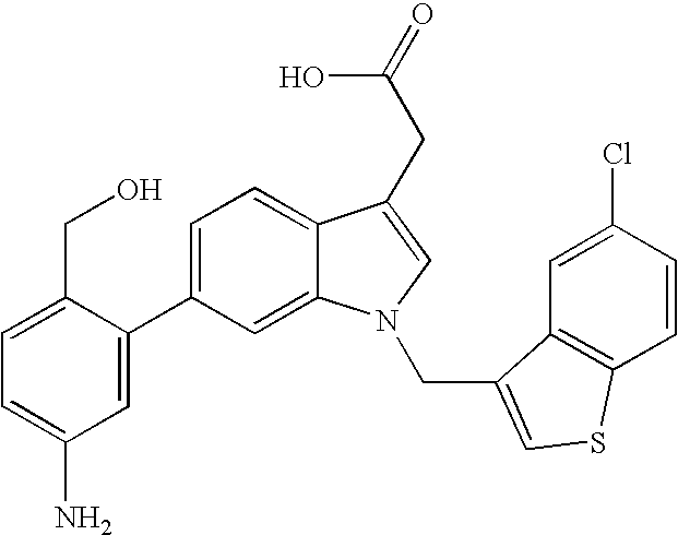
C1=C2C(=CC=C1C1=CC(N)=CC=C1CO)C(CC(=O)O)=CN2CC1=CSC2=C1C=C(Cl)C=C2
